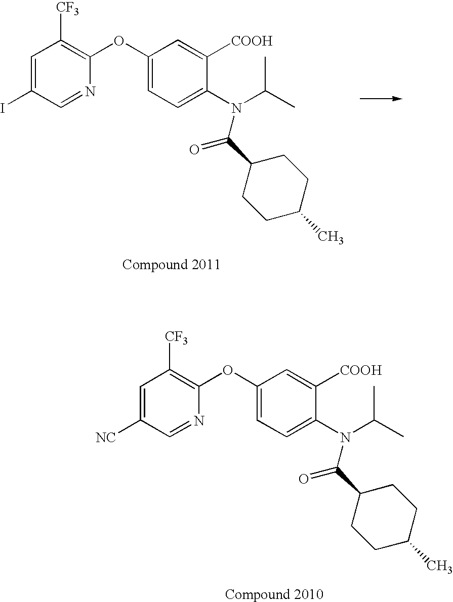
C1=C(I)C=NC(OC2=CC=C(N(C(C)C)C(C3CCC(C)CC3)=O)C([COOH])=C2)=C1[CF3].C1=C([NC])C=NC(OC2=CC=C(N(C(C)C)C(C3CCC(C)CC3)=O)C([COOH])=C2)=C1[CF3]
